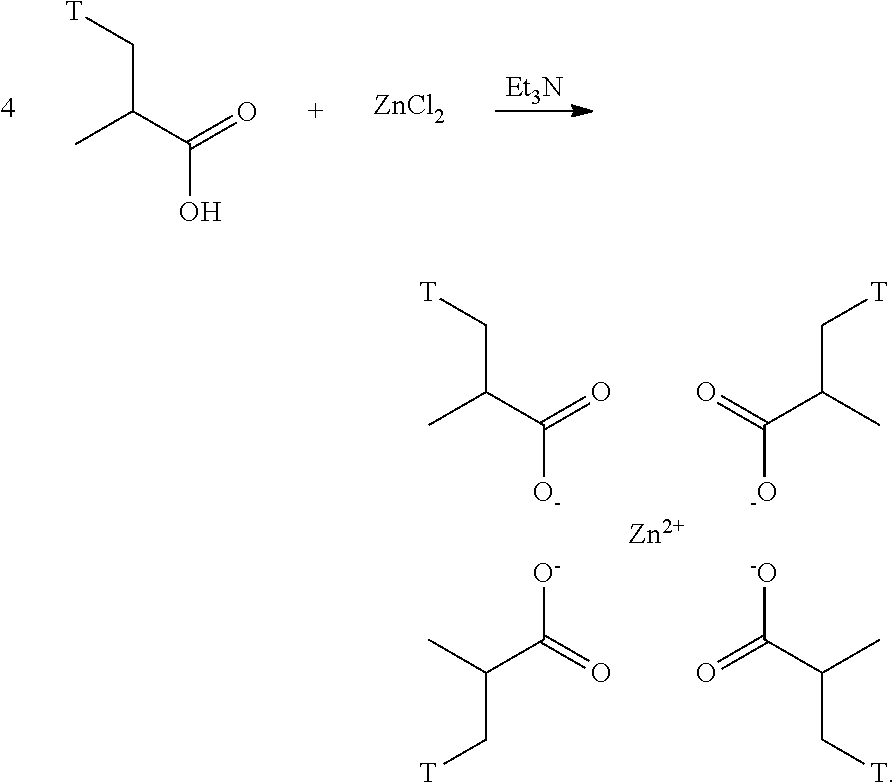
[Et3N].OC(C(C)C[T])=O.[ZnCl2].[O-]C(C(C)C[T])=O.[O-]C(C(C)C[T])=O.[-O]C(C(C)C[T])=O.[-O]C(C(C)C[T])=O.[Zn]
